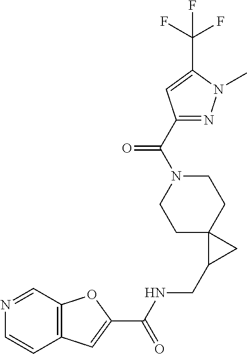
C12=C(C=C(C(NCC3CC34CCN(C(C3=NN(C)C(C(F)(F)F)=C3)=O)CC4)=O)O1)C=CN=C2
